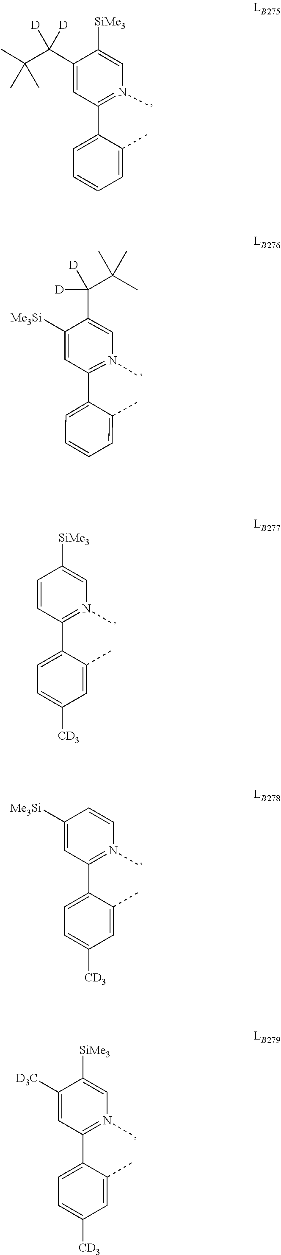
C1=C(C(C(C)(C)C)([D])[D])C([SiMe3])=CN(C)=C1C1=CC=CC=C1C.C1([Me3Si])=CC(C2=CC=CC=C2C)=N(C)C=C1C([D])([D])C(C)(C)C.C1=C(C2=N(C)C=C([SiMe3])C=C2)C(C)=CC([CD3])=C1.C1=C([Me3Si])C=CN(C)=C1C1=CC=C([CD3])C=C1C.C1=C([D3C])C([SiMe3])=CN(C)=C1C1=CC=C([CD3])C=C1C
